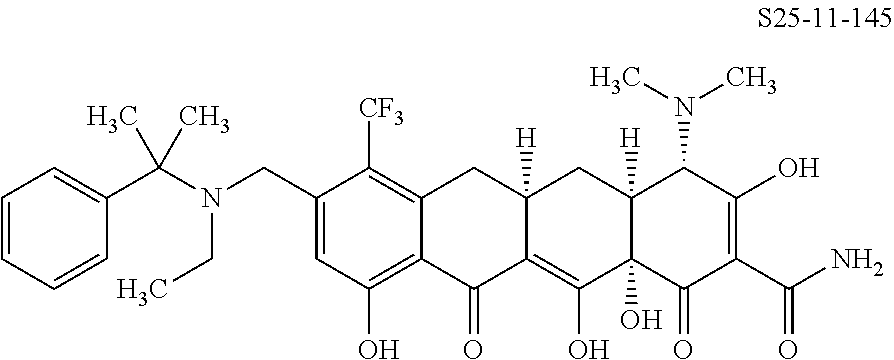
C1(CN(CC)C(C2=CC=CC=C2)(C)C)=CC(O)=C2C(=C1[CF3])CC1([H])C(=C(O)C3(O)C([H])(C1)C(N(C)C)C(O)=C(C(N)=O)C3=O)C2=O
